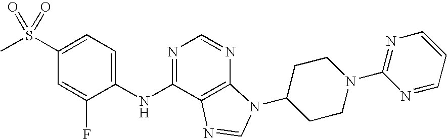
C1(S(C)(=O)=O)=CC=C(NC2=NC=NC3=C2N=CN3C2CCN(C3=NC=CC=N3)CC2)C(F)=C1
